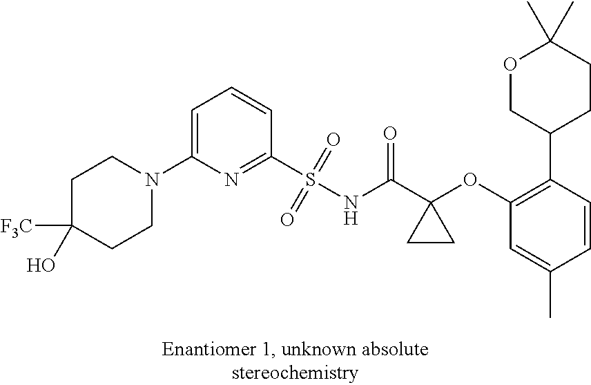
C1(S(NC(C2(OC3=C(C4CCC(C)(C)OC4)C=CC(C)=C3)CC2)=O)(=O)=O)=NC(N2CCC(O)([F3C])CC2)=CC=C1
